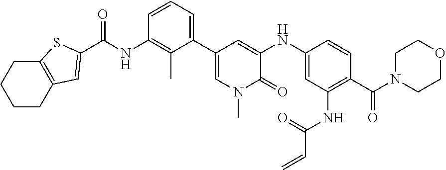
C1(C(NC2=C(C)C(C3=CN(C)C(=O)C(NC4=CC(NC(C=C)=O)=C(C(N5CCOCC5)=O)C=C4)=C3)=CC=C2)=O)=CC2=C(S1)CCCC2
